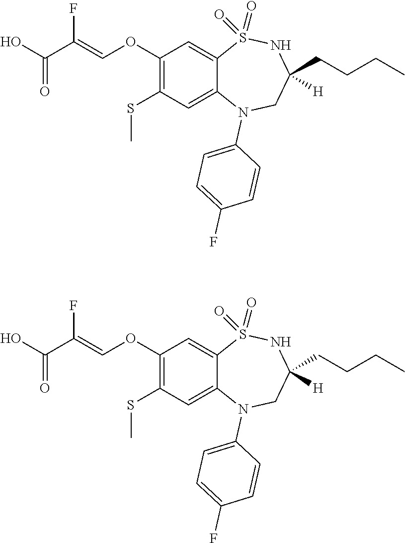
C1(OC=C(C(O)=O)F)=C(SC)C=C2C(=C1)S(=O)(=O)NC(CCCC)([H])CN2C1=CC=C(F)C=C1.C1(OC=C(C(O)=O)F)=C(SC)C=C2C(=C1)S(=O)(=O)NC(CCCC)([H])CN2C1=CC=C(F)C=C1
